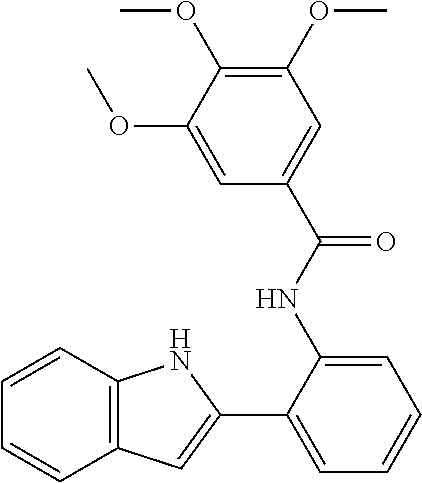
C1(C2=CC3=C(N2)C=CC=C3)=CC=CC=C1NC(C1=CC(OC)=C(OC)C(OC)=C1)=O
